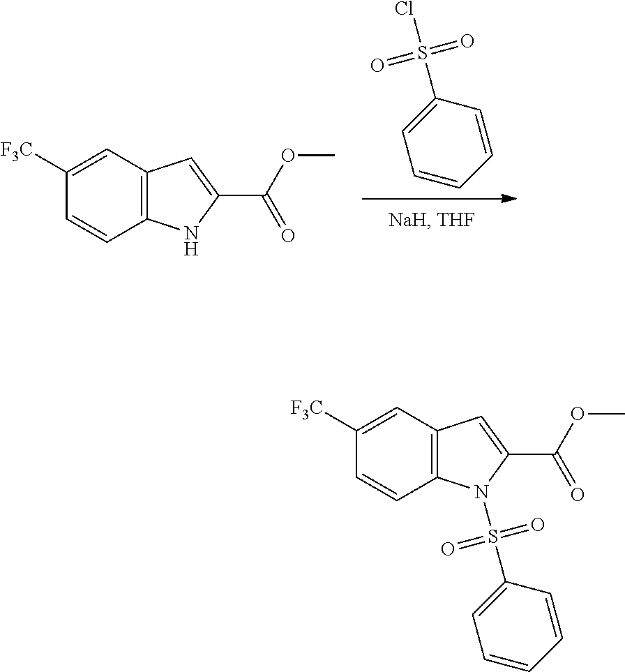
C1=CC=CC(S(Cl)(=O)=O)=C1.C1=CC2=C(C=C1[F3C])C=C(C(=O)OC)N2.C1=CC2=C(C=C1[F3C])C=C(C(=O)OC)N2S(C1=CC=CC=C1)(=O)=O
